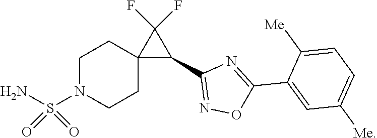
C1N(S(N)(=O)=O)CCC2(C1)C(C1=NOC(C3=CC([Me])=CC=C3[Me])=N1)C2(F)F
